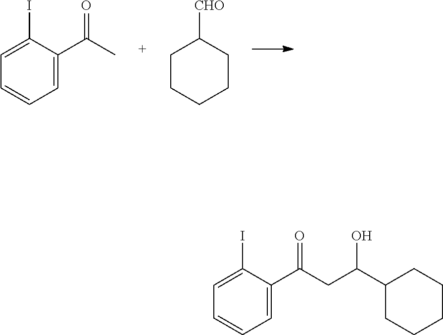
C1=C(C(=O)C)C(I)=CC=C1.C1CCCCC1[CHO].C1=C(C(=O)CC(O)C2CCCCC2)C(I)=CC=C1
